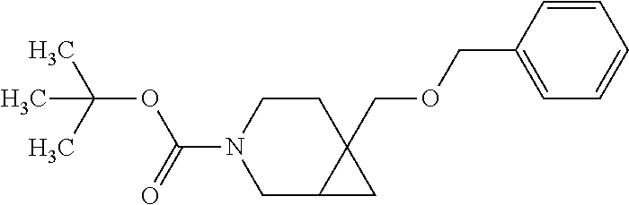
C(C12CCN(C(=O)OC(C)(C)C)CC1C2)OCC1=CC=CC=C1
